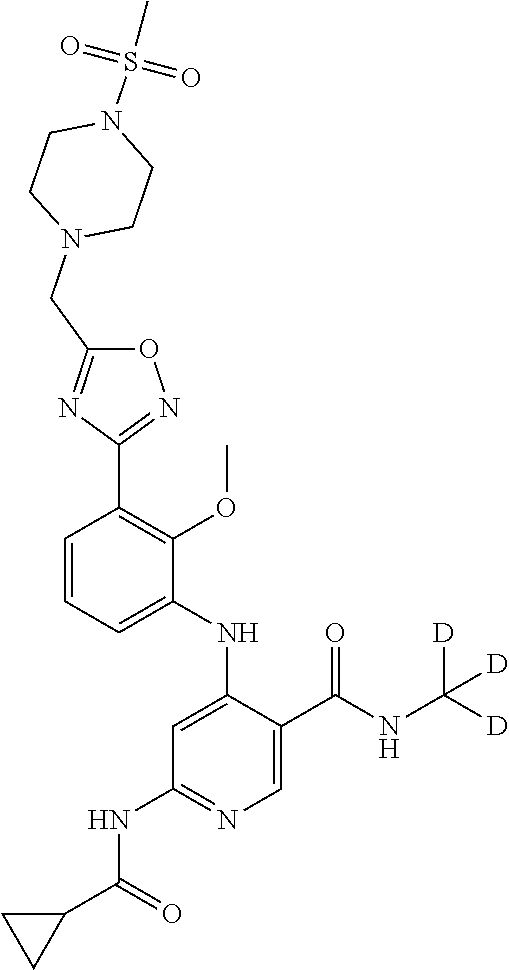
C1=CC=C(NC2=CC(NC(C3CC3)=O)=NC=C2C(NC([D])([D])[D])=O)C(OC)=C1C1=NOC(CN2CCN(S(=O)(=O)C)CC2)=N1
